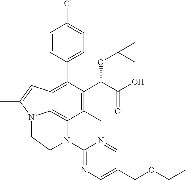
C1(C)=C(C(C(O)=O)OC(C)(C)C)C(C2=CC=C(Cl)C=C2)=C2C3=C1N(C1=NC=C(COCC)C=N1)CCN3C(C)=C2
